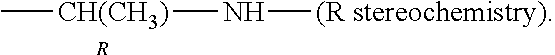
[R].C[CH(CH3)]N[(R stereochemistry)]
